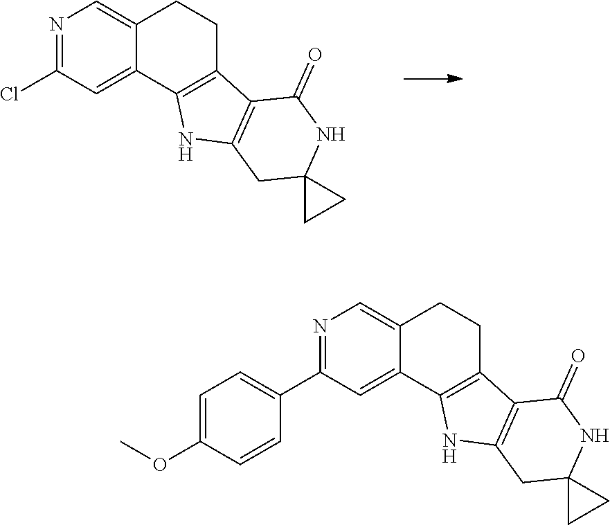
N1=C(Cl)C=C2C(=C1)CCC1=C2NC2=C1C(=O)NC1(C2)CC1.N1=C(C2=CC=C(OC)C=C2)C=C2C(=C1)CCC1=C2NC2=C1C(=O)NC1(C2)CC1
